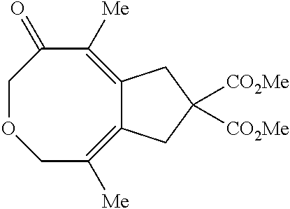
C1OCC([Me])=C2C(=C([Me])C1=O)CC([CO2Me])([CO2Me])C2
